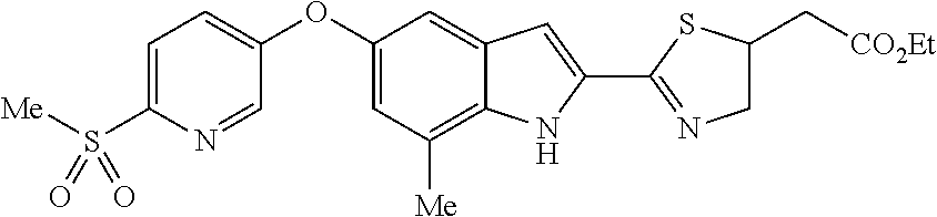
C1=C(S([Me])(=O)=O)N=CC(OC2=CC([Me])=C3C(=C2)C=C(C2=NCC(C[CO2Et])S2)N3)=C1
